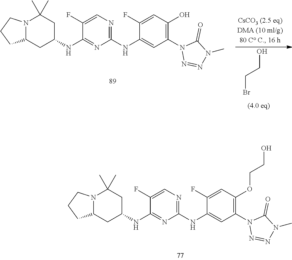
C1(F)=CN=C(NC2=CC(N3N=NN(C)C3=O)=C(OCCO)C=C2F)N=C1NC1CC(C)(C)N2C(C1)CCC2.C1(F)=CN=C(NC2=CC(N3N=NN(C)C3=O)=C(O)C=C2F)N=C1NC1CC(C)(C)N2C(C1)CCC2.OCCBr
